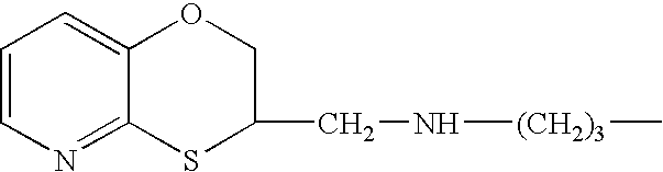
C1=CN=C2C(=C1)OCC(CN[(CH2)3]C)S2
